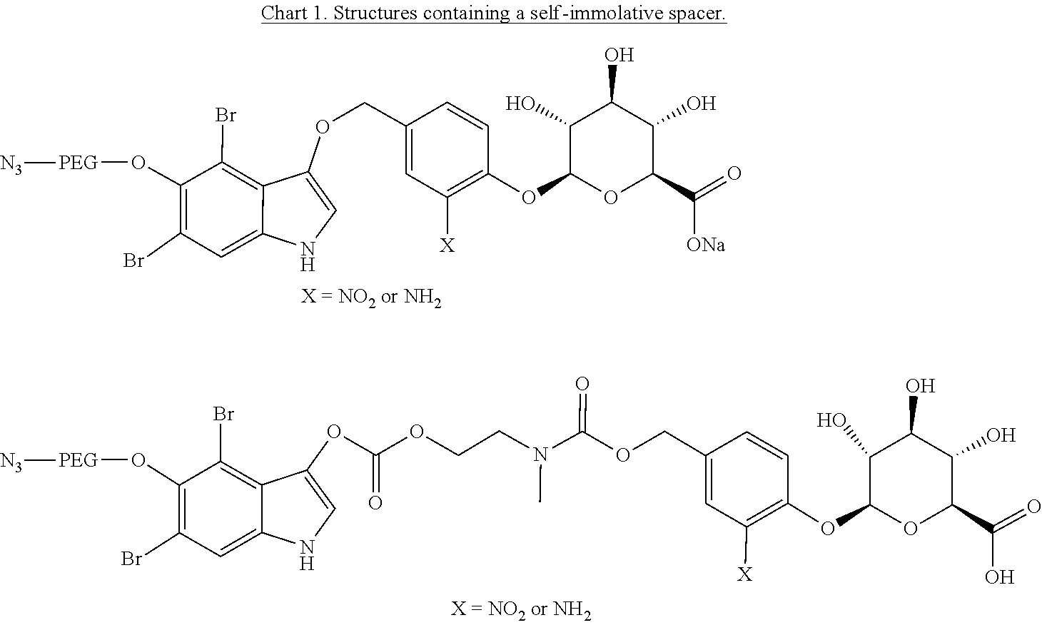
N(C)(CCOC(OC1=CNC2=CC(Br)=C(O[PEG][N3])C(Br)=C12)=O)C(OCC1=CC([X])=C(OC2OC(C(=O)O)C(O)C(O)C2O)C=C1)=O.O1C(C(=O)[ONa])C(O)C(O)C(O)C1OC1=C([X])C=C(COC2=CNC3=CC(Br)=C(O[PEG][N3])C(Br)=C23)C=C1
